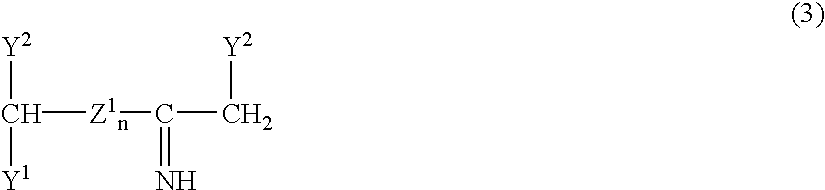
[Y2]C([Y1])[Z1n]C(=N)C[Y2]
